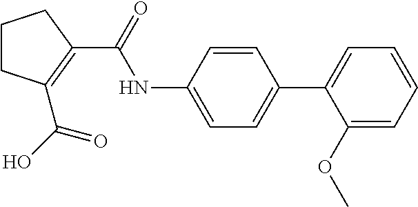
C1CCC(C(NC2=CC=C(C3=CC=CC=C3OC)C=C2)=O)=C1C(O)=O
